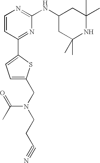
C1=CC(C2=CC=C(CN(CCC#N)C(C)=O)S2)=NC(NC2CC(C)(C)NC(C)(C)C2)=N1
